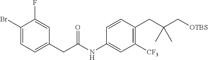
C1(Br)=CC=C(CC(NC2=CC([CF3])=C(CC(C[OTBS])(C)C)C=C2)=O)C=C1F
